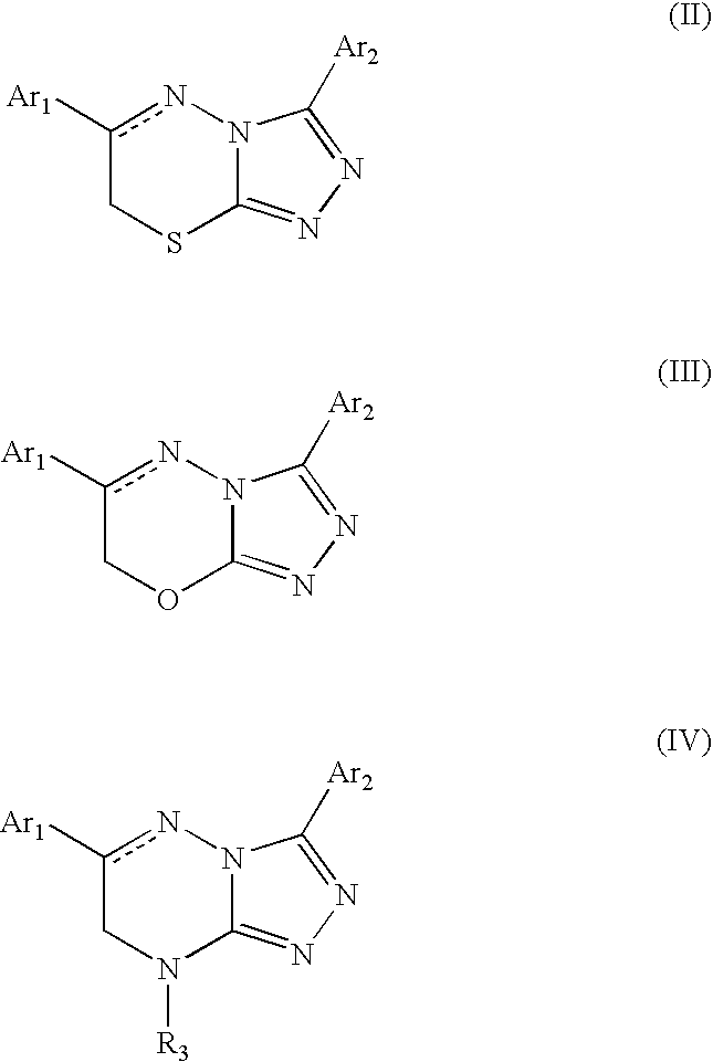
c1([Ar1])nN2C(=NN=C2[Ar2])SC1.c1([Ar1])nN2C(=NN=C2[Ar2])OC1.c1([Ar1])nN2C(=NN=C2[Ar2])N([R3])C1
